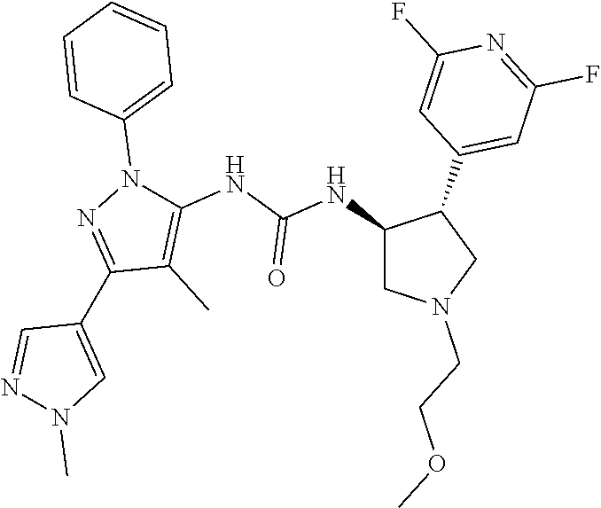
C1(NC(NC2=C(C)C(C3=CN(C)N=C3)=NN2C2=CC=CC=C2)=O)CN(CCOC)CC1C1=CC(F)=NC(F)=C1
